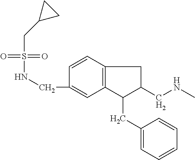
C12=C(C=CC(CNS(=O)(=O)CC3CC3)=C1)CC(CNC)C2CC1=CC=CC=C1
